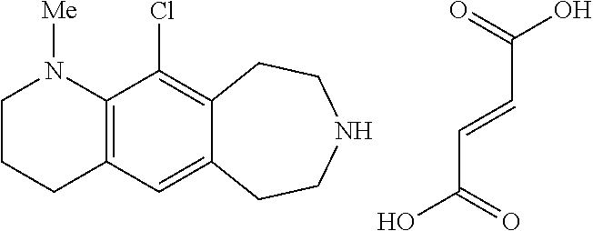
C1CCC2=C(N1[Me])C(Cl)=C1C(=C2)CCNCC1.C(C=CC(O)=O)(O)=O
